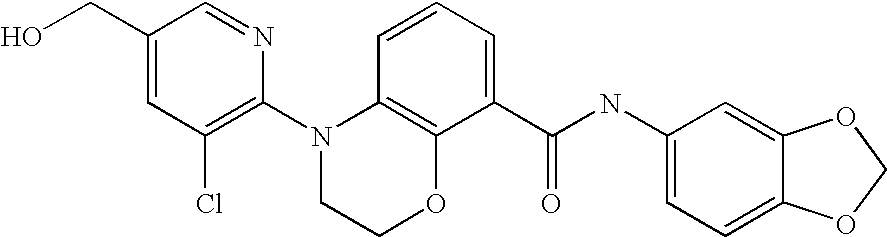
C1(N2CCOC3=C2C=CC=C3C(NC2=CC=C3C(=C2)OCO3)=O)=C(Cl)C=C(CO)C=N1
